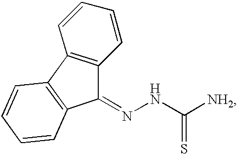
C1(=NNC([NH2])=S)C2=C(C3=C1C=CC=C3)C=CC=C2
